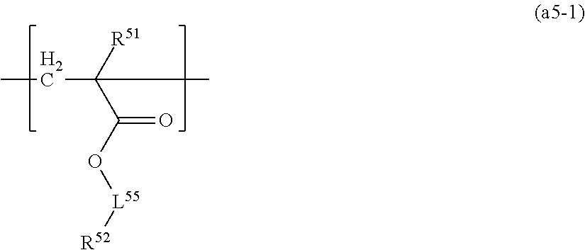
CCC([R51])(C)C(O[L55][R52])=O
